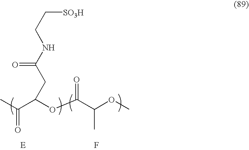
CC(=O)C(OC(C(OC)C)=O)CC(=O)NCC[SO3H].F
